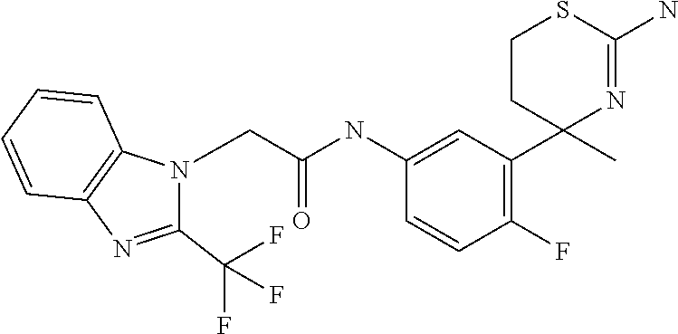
C1=C(NC(=O)CN2C(C(F)(F)F)=NC3=C2C=CC=C3)C=CC(F)=C1C1(C)N=C(N)SCC1
